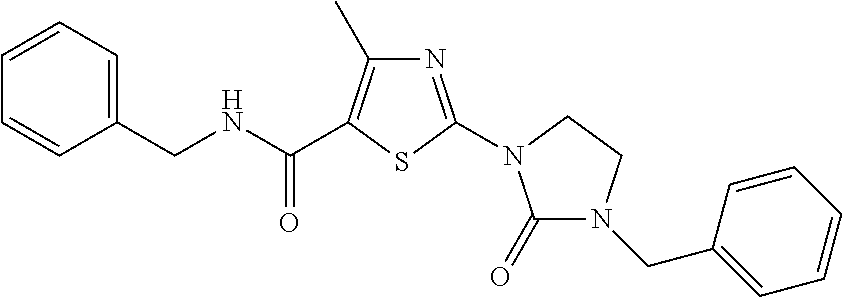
C1(CNC(C2=C(C)N=C(N3CCN(CC4=CC=CC=C4)C3=O)S2)=O)=CC=CC=C1
